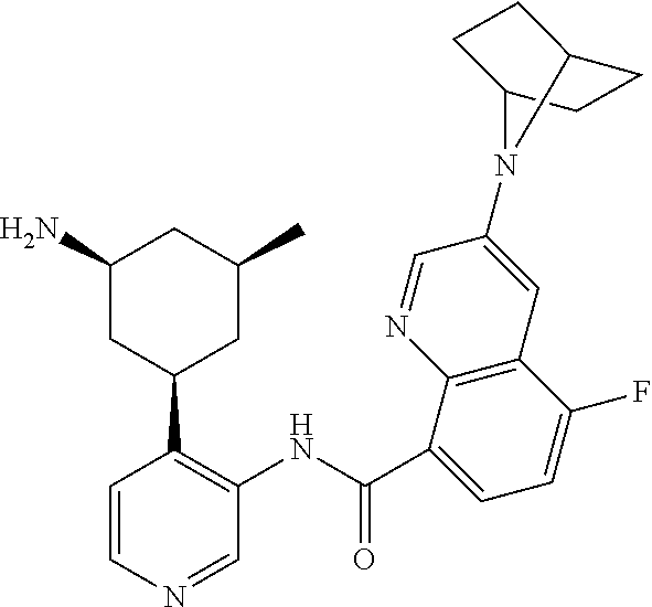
C1(N)CC(C2=C(NC(C3=CC=C(F)C4=C3N=CC(N3C5CCC3CC5)=C4)=O)C=NC=C2)CC(C)C1
